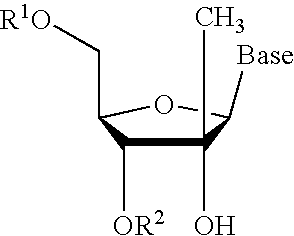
C1(O)(C)C([OR2])C(C[R1O])OC1[Base]
